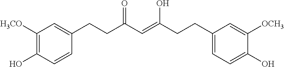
C1([H3CO])=C(O)C=CC(CCC(C=C(CCC2=CC=C(O)C([OCH3])=C2)O)=O)=C1
